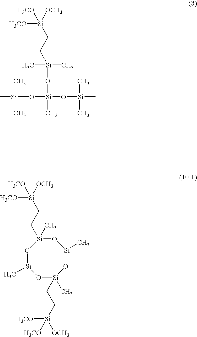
C[Si](CC[Si]([H3CO])([OCH3])[H3CO])(O[Si](O[Si](C)(C)C)(O[Si](C)(C)C)C)C.[H3CO][Si]([H3CO])([OCH3])CC[Si]1(C)O[Si](C)(C)O[Si](CC[Si]([OCH3])([H3CO])[H3CO])(C)O[Si](C)(C)O1
